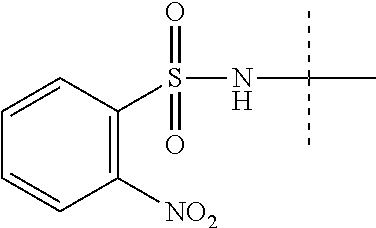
C1=CC([NO2])=C(S(=O)(=O)NC(C)(C)C)C=C1
